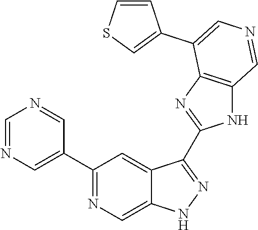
C1(C2=CN=CN=C2)=NC=C2C(=C1)C(C1=NC3=C(N1)C=NC=C3C1=CSC=C1)=NN2
